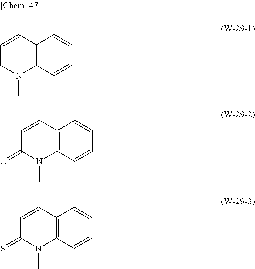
C1=CC2=C(N(C)C1)C=CC=C2.C1=CC2=C(N(C)C1=O)C=CC=C2.C1=CC2=C(N(C)C1=S)C=CC=C2
